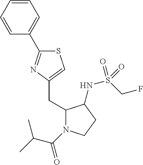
C1=CC=CC(C2=NC(CC3N(C(C(C)C)=O)CCC3NS(CF)(=O)=O)=CS2)=C1
